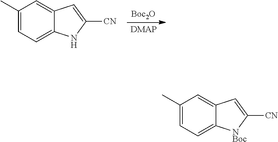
C1(C)=CC=C2C(=C1)C=C([CN])N2.[Boc2O].C1(C)=CC=C2C(=C1)C=C([CN])[NBoc]2
